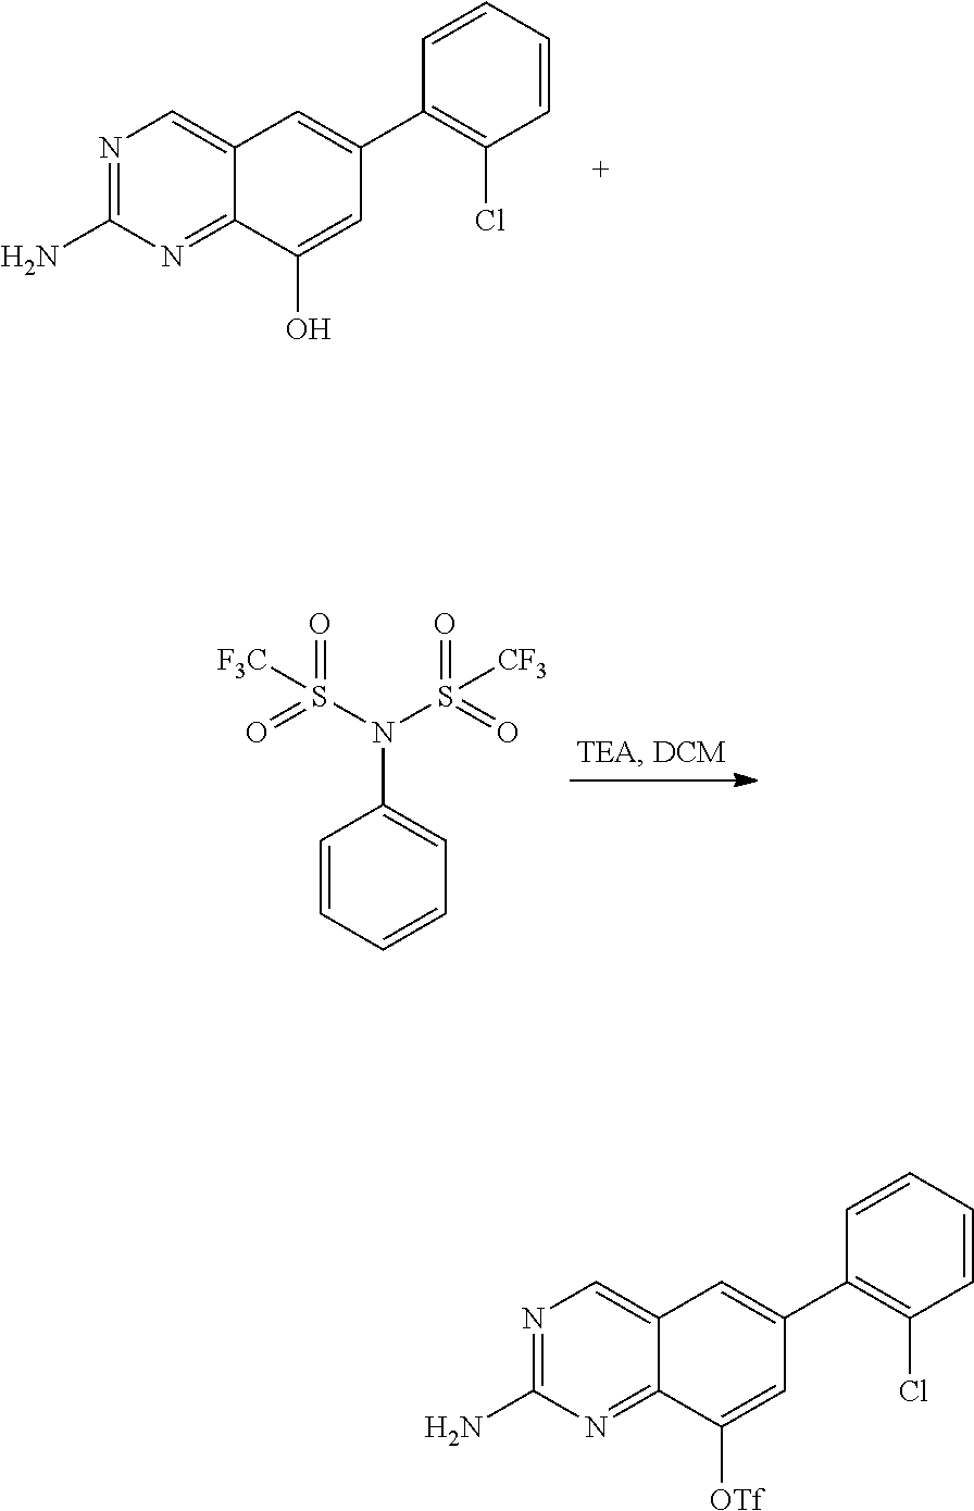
C1=CC=CC=C1N(S(=O)(=O)[CF3])S(=O)(=O)[F3C].N1=C(N)N=C2C(=C1)C=C(C1=C(Cl)C=CC=C1)C=C2O.N1=C(N)N=C2C(=C1)C=C(C1=C(Cl)C=CC=C1)C=C2[OTf]
